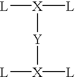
[L][X]([L])[Y][X]([L])[L]
